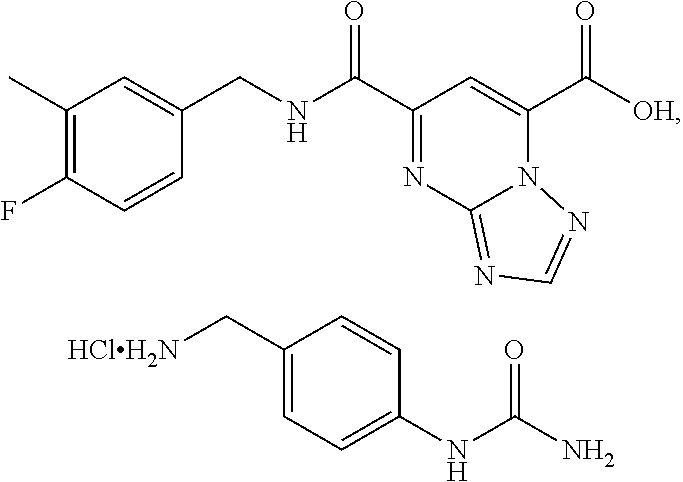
C1(C)=C(F)C=CC(CNC(C2=NC3=NC=NN3C(C([OH])=O)=C2)=O)=C1.C1(C[HClH2N])=CC=C(NC(N)=O)C=C1
